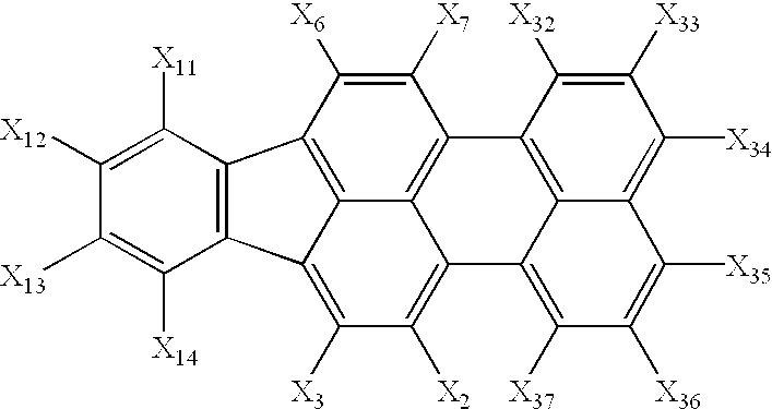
C12=C(C([X11])=C([X12])C([X13])=C1[X14])C1=C3C4=C(C([X7])=C1[X6])C1=C5C(=C([X37])C([X36])=C([X35])C5=C([X34])C([X33])=C1[X32])C4=C([X2])C([X3])=C23
